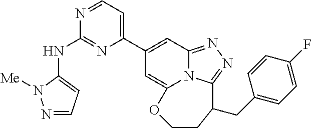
N1=CC=C(C2=CC3=NN=C4N3C(=C2)OCCC4CC2=CC=C(F)C=C2)N=C1NC1=CC=NN1[Me]
